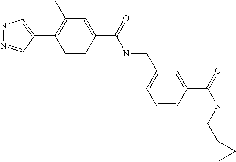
N1N=CC(C2=C(C)C=C(C(=O)NCC3=CC=CC(C(=O)NCC4CC4)=C3)C=C2)=C1
